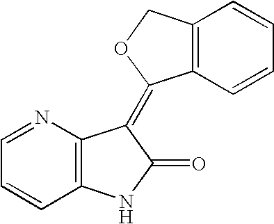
C1=NC2=C(C=C1)NC(=O)C2=C1C2=C(CO1)C=CC=C2
